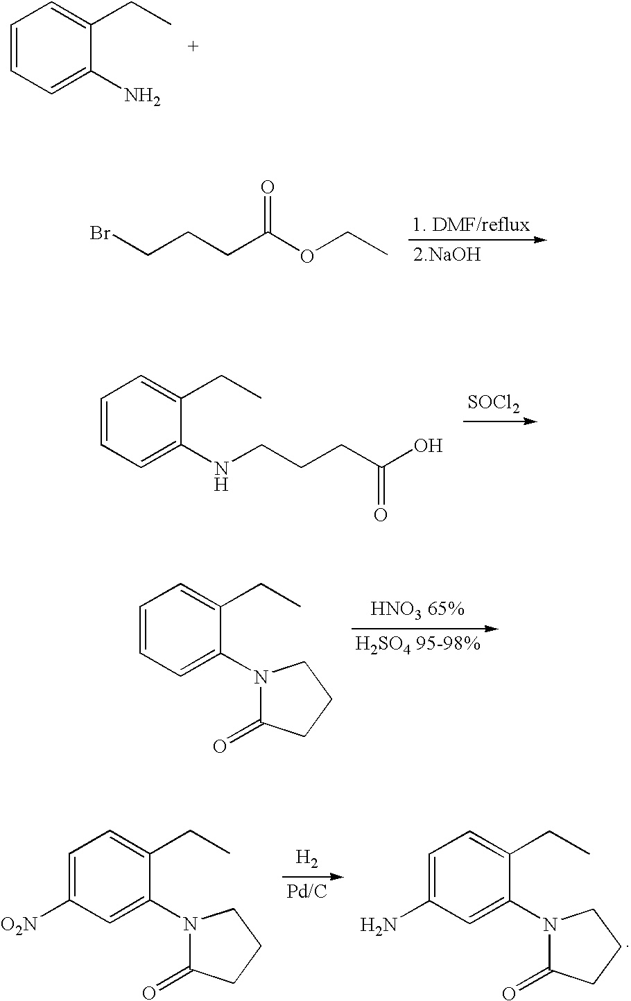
C1=CC=C(N)C(CC)=C1.BrCCCC(OCC)=O.[2.NaOH].C1=CC=C(NCCCC(O)=O)C(CC)=C1.[SOCl2].C1=CC=C(N2C(=O)CCC2)C(CC)=C1.C1=C([O2N])C=C(N2C(=O)CCC2)C(CC)=C1.[H2].C1=C(N)C=C(N2C(=O)CCC2)C(CC)=C1
